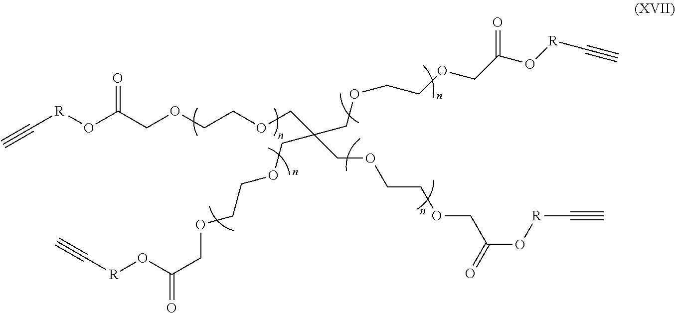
C([R]OC(COCCOCC(COCCOCC(O[R]C#C)=O)(COCCOCC(O[R]C#C)=O)COCCOCC(O[R]C#C)=O)=O)#C
